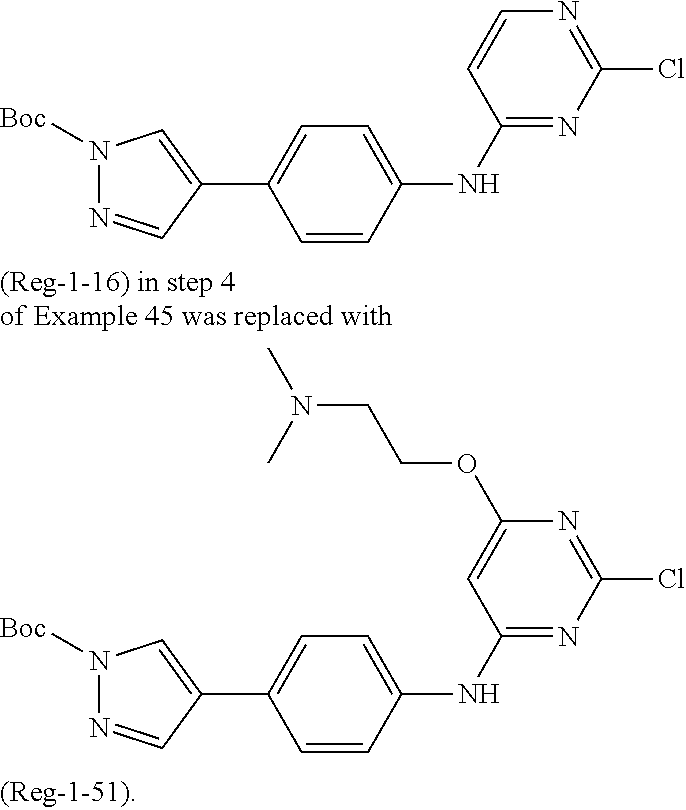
C1=CC(NC2=NC(Cl)=NC=C2)=CC=C1C1=CN([Boc])N=C1.C1=CC(NC2=NC(Cl)=NC(OCCN(C)C)=C2)=CC=C1C1=CN([Boc])N=C1
